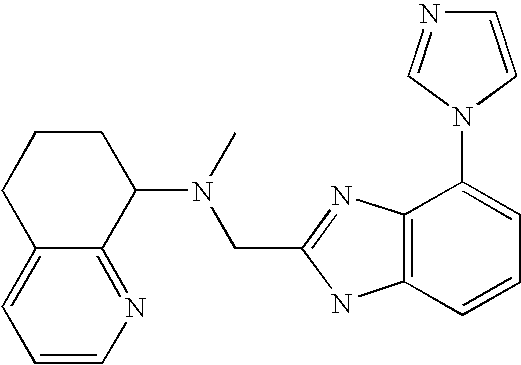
C1=CN=C2C(=C1)CCCC2N(CC1=NC2=C(N1)C=CC=C2N1C=CN=C1)C
